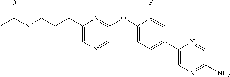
C1(CCCN(C)C(=O)C)=CN=CC(OC2=CC=C(C3=CN=C(N)C=N3)C=C2F)=N1
